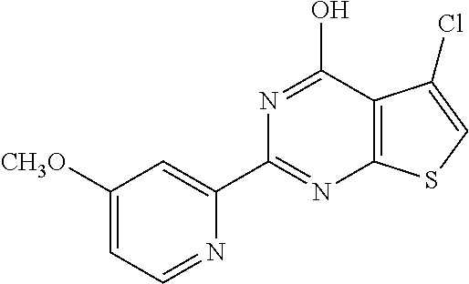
N1=C(O)C2=C(N=C1C1=CC([CH3O])=CC=N1)SC=C2Cl
